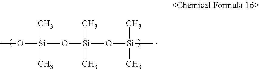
CO[Si](O[Si](O[Si](C)(C)C)(C)C)(C)C
